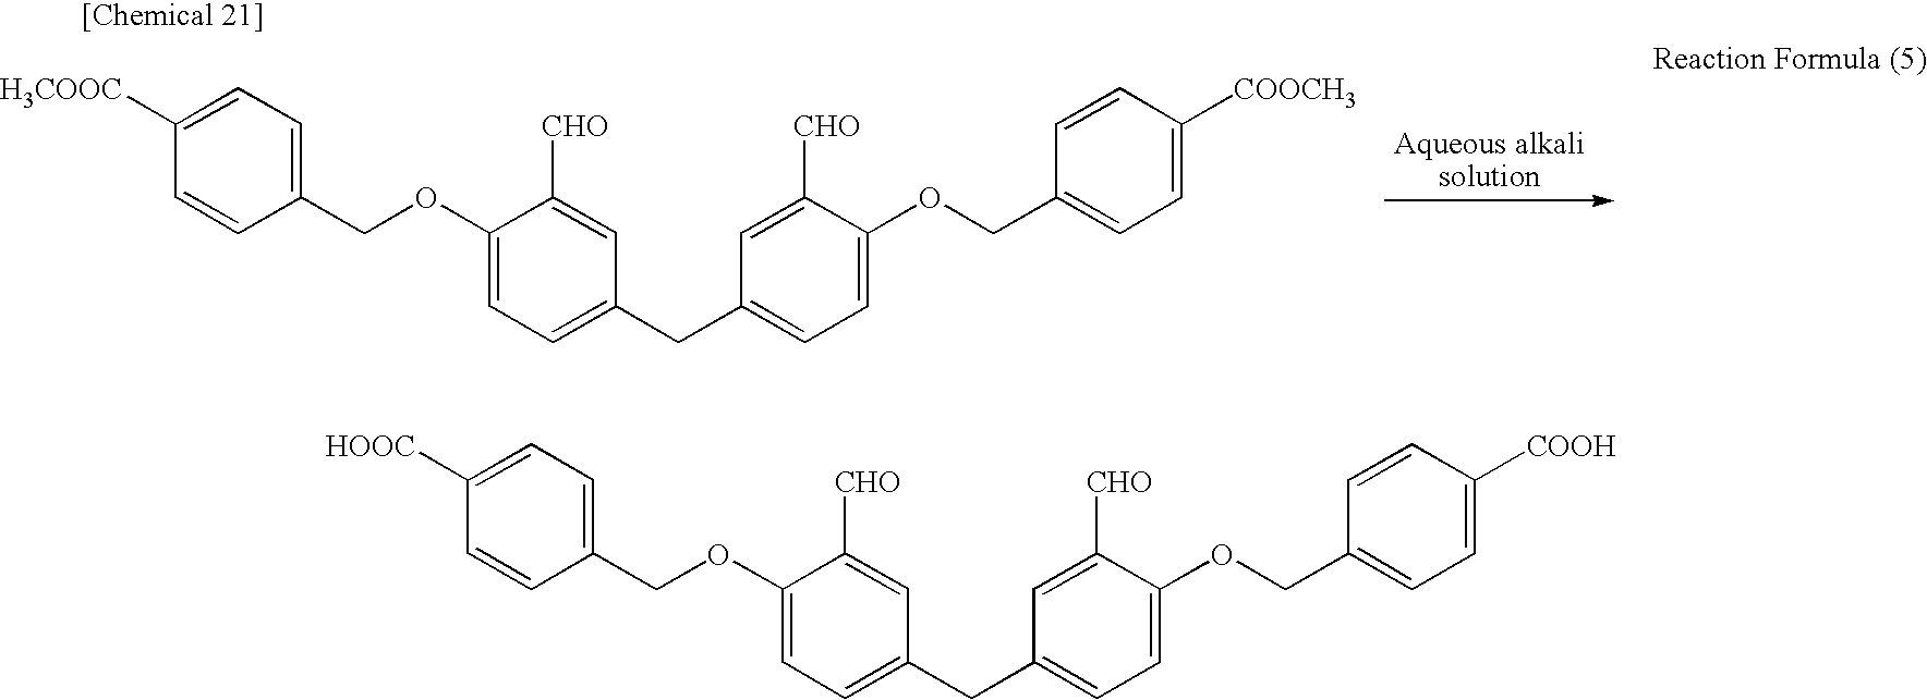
C1(COC2=CC=C(CC3=CC=C(OCC4=CC=C([COOCH3])C=C4)C([CHO])=C3)C=C2[CHO])=CC=C([H3COOC])C=C1.C1(COC2=CC=C(CC3=CC=C(OCC4=CC=C([COOH])C=C4)C([CHO])=C3)C=C2[CHO])=CC=C([HOOC])C=C1
